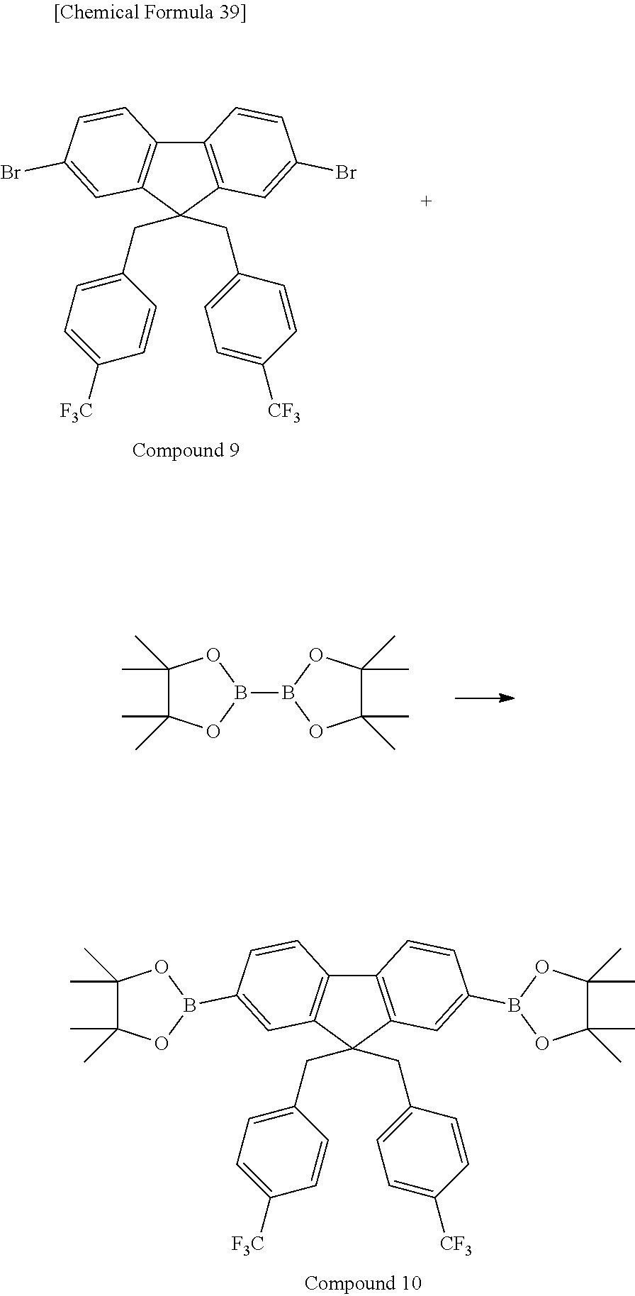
C12=C(C(CC3=CC=C([F3C])C=C3)(CC3=CC=C([CF3])C=C3)C3=C1C=CC(Br)=C3)C=C(Br)C=C2.C1(C)(C)C(C)(C)OB(B2OC(C)(C)C(C)(C)O2)O1.C12=C(C(CC3=CC=C([F3C])C=C3)(CC3=CC=C([CF3])C=C3)C3=C1C=CC(B1OC(C)(C)C(C)(C)O1)=C3)C=C(B1OC(C)(C)C(C)(C)O1)C=C2
